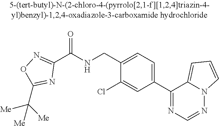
C1(C(NCC2=CC=C(C3=NC=NN4C3=CC=C4)C=C2Cl)=O)=NOC(C([Me])([Me])[Me])=N1
